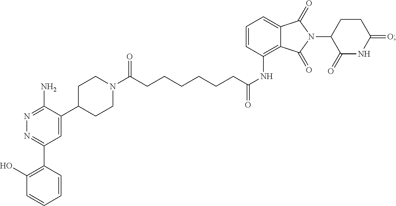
C(C(NC1=C2C(=CC=C1)C(=O)N(C1C(=O)NC(=O)CC1)C2=O)=O)CCCCCC(N1CCC(C2=CC(C3=C(O)C=CC=C3)=NN=C2N)CC1)=O
